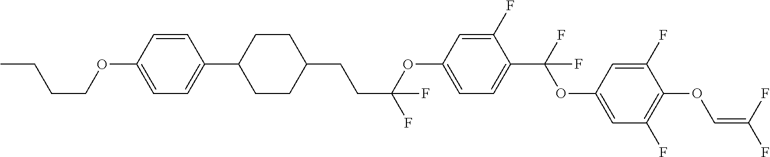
C1=CC(OCCCC)=CC=C1C1CCC(CCC(F)(OC2=CC=C(C(F)(OC3=CC(F)=C(OC=C(F)F)C(F)=C3)F)C(F)=C2)F)CC1
